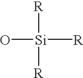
O[Si]([R])([R])[R]
